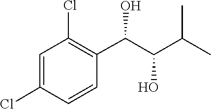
C1(Cl)=CC(Cl)=C(C(C(C(C)C)O)O)C=C1
